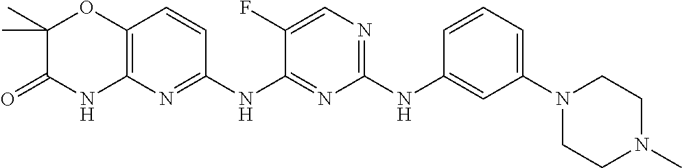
C1(NC2=CC(N3CCN(C)CC3)=CC=C2)=NC=C(F)C(NC2=NC3=C(C=C2)OC(C)(C)C(=O)N3)=N1
